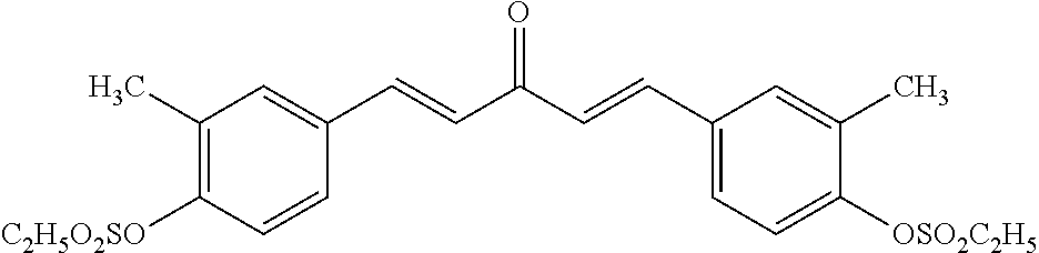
C1(C)=C([C2H5O2SO])C=CC(C=CC(C=CC2=CC=C([OSO2C2H5])C(C)=C2)=O)=C1
